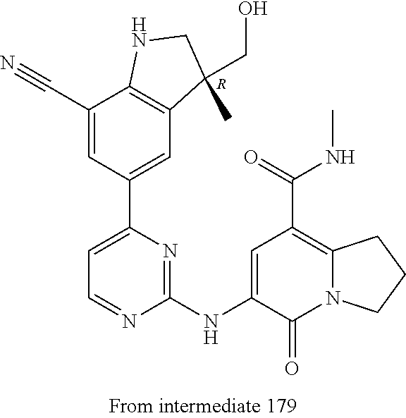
[R].C12=C(C(CO)(C)CN1)C=C(C1=CC=NC(NC3=CC(C(=O)NC)=C4N(C3=O)CCC4)=N1)C=C2C#N
